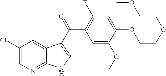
C1(Cl)=CN=C2C(=C1)C(C(=O)C1=C(F)C=C(OCCOCCOC)C(OC)=C1)=CN2
